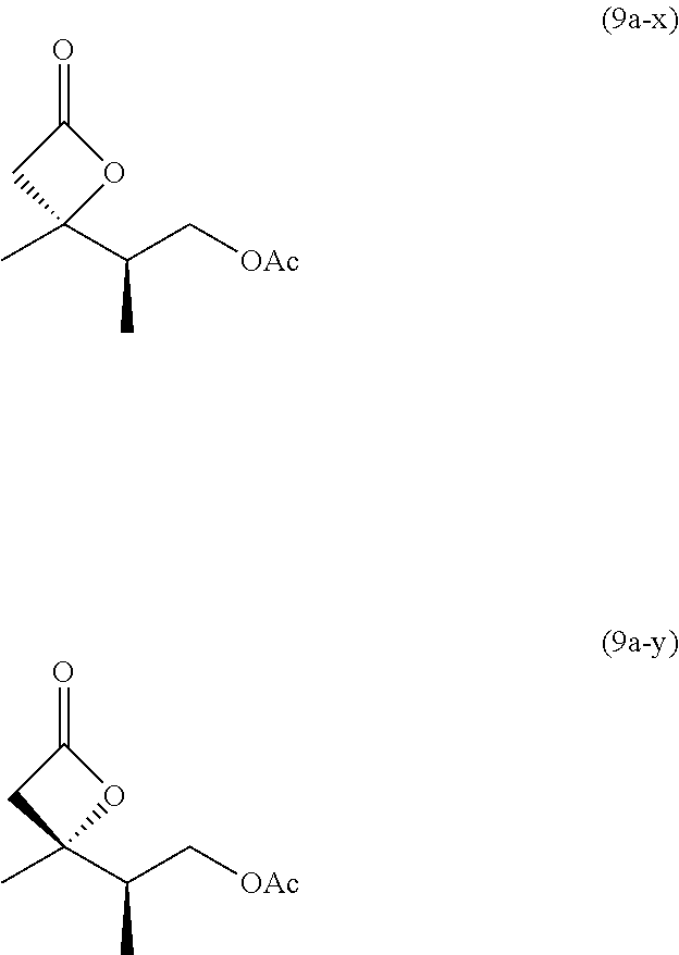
O=C1CC(C)(C(C[OAc])C)O1.O=C1CC(C)(C(C[OAc])C)O1
